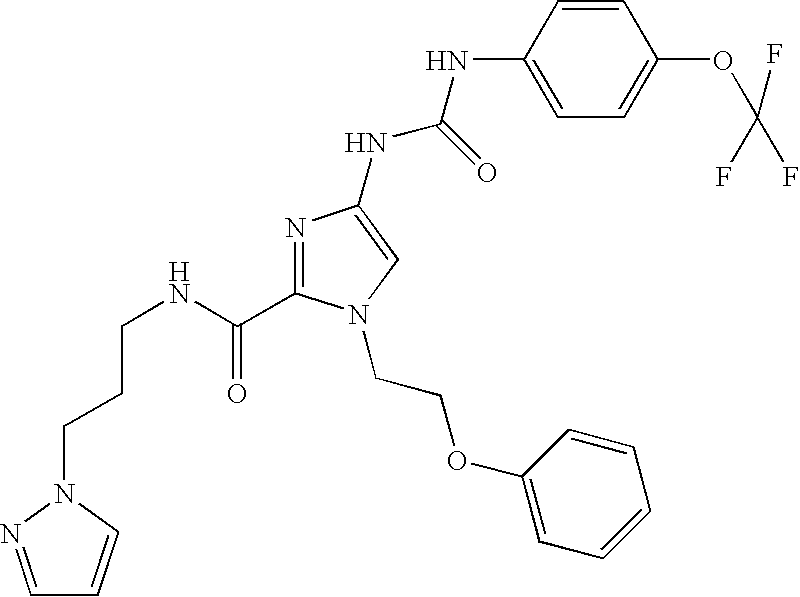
C(CNC(=O)C1=NC(NC(NC2=CC=C(OC(F)(F)F)C=C2)=O)=CN1CCOC1=CC=CC=C1)CN1C=CC=N1
